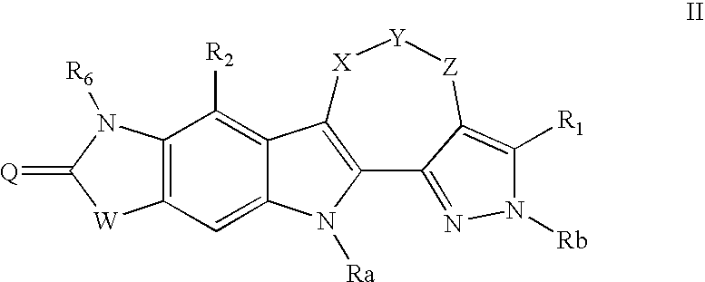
C12=C(C=C3C(=C1[R2])C1=C(N3[Ra])C3=NN([Rb])C([R1])=C3[Z][Y][X]1)[W]C(=[Q])N2[R6]
